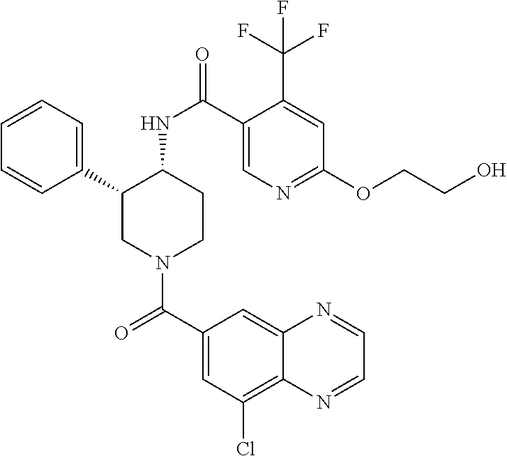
C1=CC=C(C2CN(C(C3=CC(Cl)=C4C(=C3)N=CC=N4)=O)CCC2NC(=O)C2=CN=C(OCCO)C=C2C(F)(F)F)C=C1
